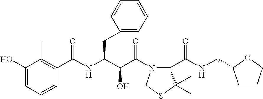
C1(O)=CC=CC(C(NC(C(C(=O)N2C(C(NCC3CCCO3)=O)C(C)(C)SC2)O)CC2=CC=CC=C2)=O)=C1C
